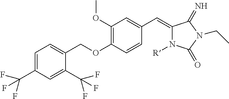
C1=C(C(F)(F)F)C=C(C(F)(F)F)C(COC2=C(OC)C=C(C=C3N([R])C(=O)N(CC)C3=N)C=C2)=C1
